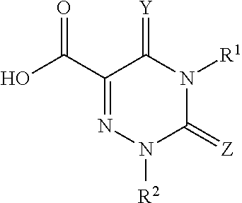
C1(C(=O)O)=NN([R2])C(=[Z])N([R1])C1=[Y]
